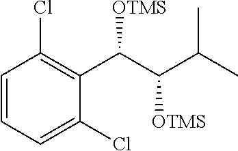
C1=CC=C(Cl)C(C(C(C(C)C)[OTMS])[OTMS])=C1Cl
